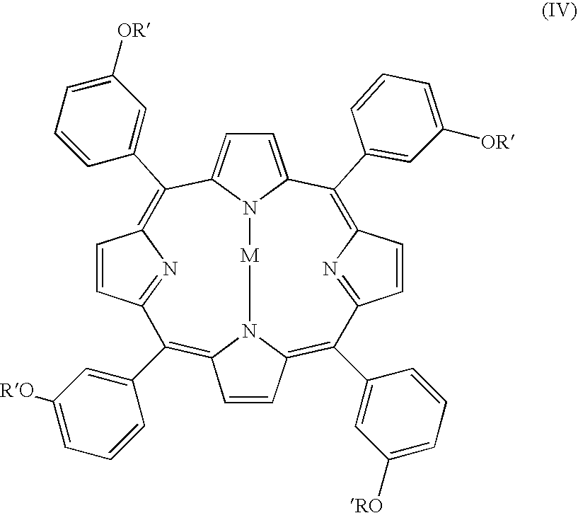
C1=C2N3C(=C1)C(C1=CC([OR])=CC=C1)=C1C=CC(=N1)C(C1=CC([RO])=CC=C1)=C1C=CC(=C(C4=CC([RO])=CC=C4)C4=NC(=C2C2=CC([OR])=CC=C2)C=C4)N1[M]3
